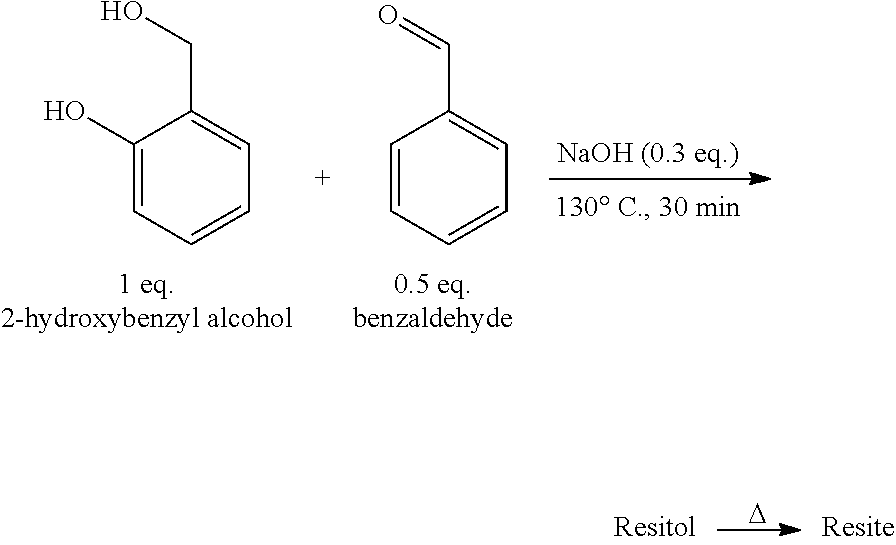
C1(O)=CC=CC=C1CO.C1=CC=CC=C1C=O.[D]
